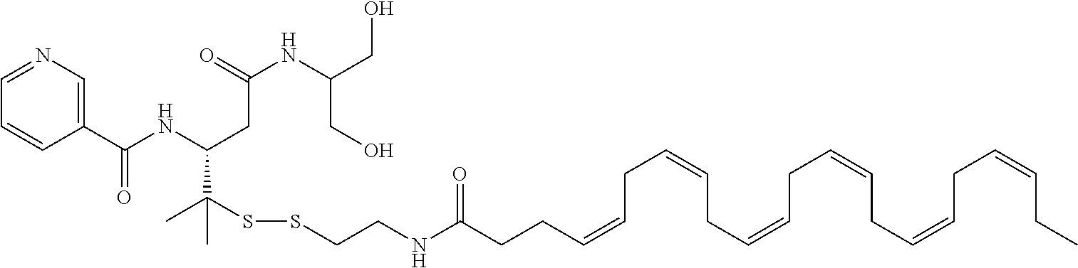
C(C=CCC=CCC=CCC=CCC=CCC=CCC)CC(NCCSSC(C)(C)C(NC(C1=CN=CC=C1)=O)CC(NC(CO)CO)=O)=O
